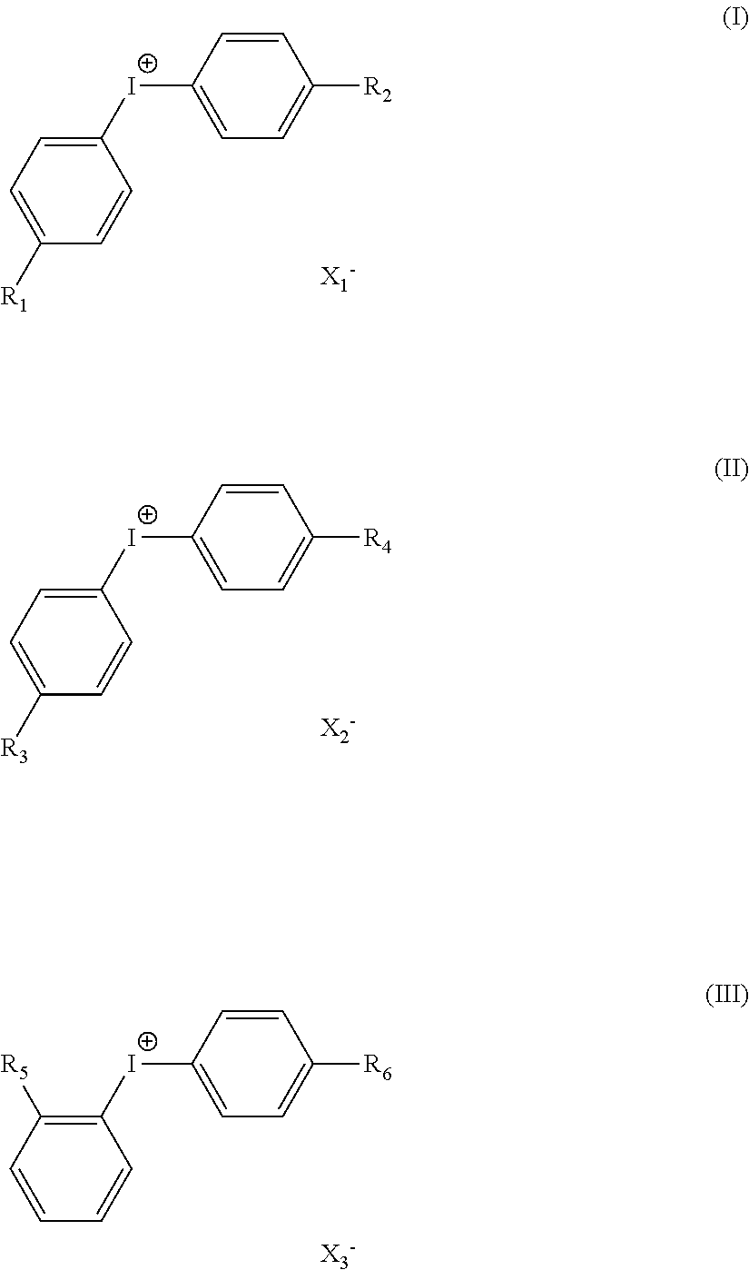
C1=C([R1])C=CC([I+]C2=CC=C([R2])C=C2)=C1.C1=C([R3])C=CC([I+]C2=CC=C([R4])C=C2)=C1.C1=CC=CC([I+]C2=CC=C([R6])C=C2)=C1[R5]
